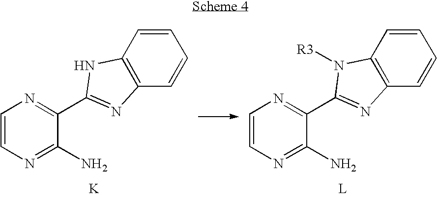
C1=CC2=C(C=C1)N=C(C1=NC=CN=C1N)N2[R3].[L].C1=CC2=C(C=C1)N=C(C1=NC=CN=C1N)N2.[K]
